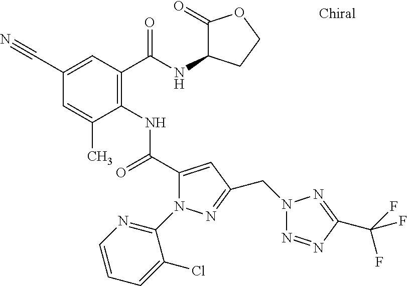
C1(C#N)=CC(C(=O)NC2C(=O)OCC2)=C(NC(=O)C2=CC(CN3N=NC(C(F)(F)F)=N3)=NN2C2=NC=CC=C2Cl)C(C)=C1
